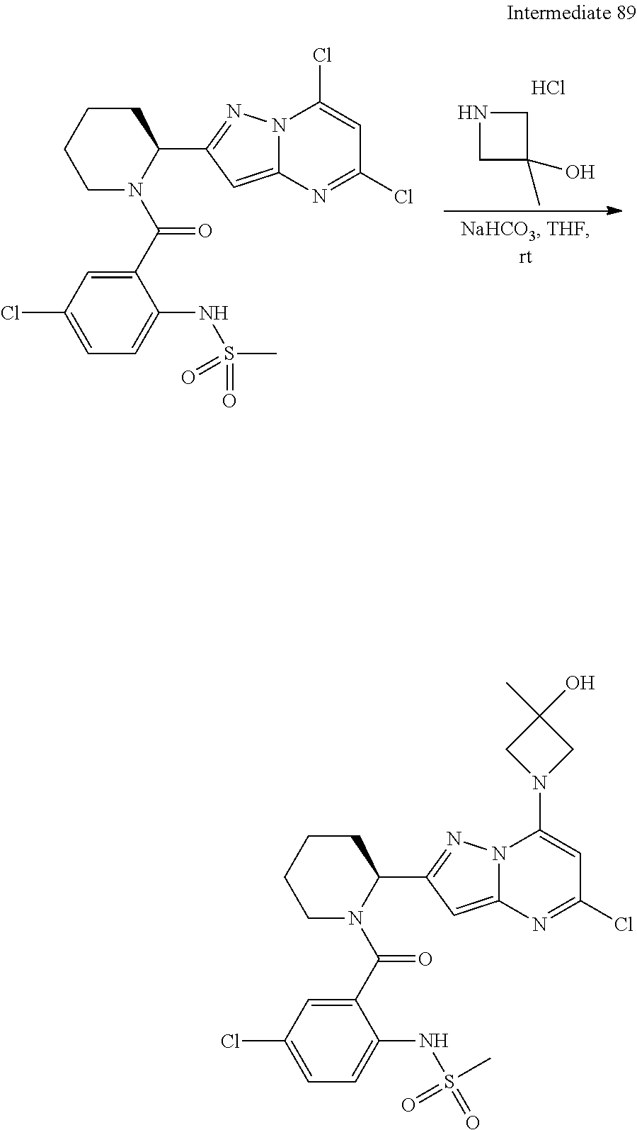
N1CC(O)(C)C1.Cl.C1CCCN(C(C2=CC(Cl)=CC=C2NS(C)(=O)=O)=O)C1C1=NN2C(=C1)N=C(Cl)C=C2Cl.C1CCCN(C(C2=CC(Cl)=CC=C2NS(C)(=O)=O)=O)C1C1=NN2C(=C1)N=C(Cl)C=C2N1CC(C)(O)C1
